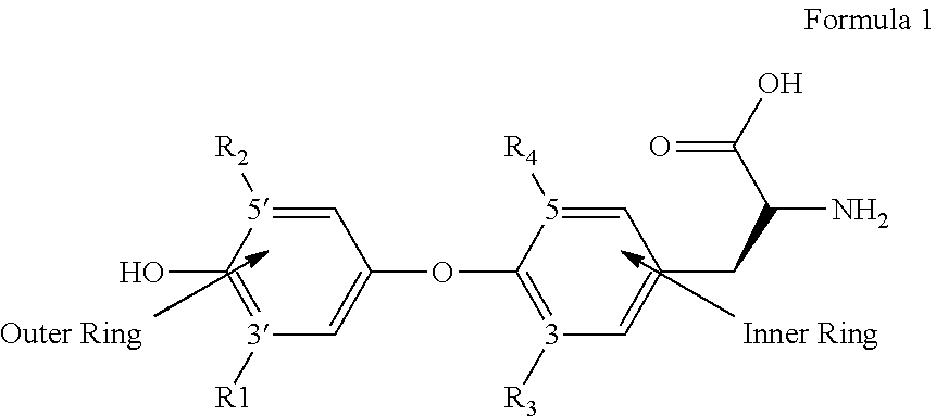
C1=[5]([R2])C(O)=[3]([R1])C=C1OC1=[3]([R3])C=C(CC(N)C(O)=O)C=[5]1[R4]
